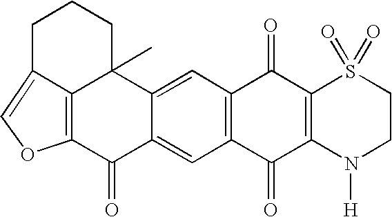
C12=C(C(=O)C3=C(C1=O)S(=O)(=O)CCN3[H])C=C1C(=C2)C2(C)C3=C(C1=O)OC=C3CCC2
